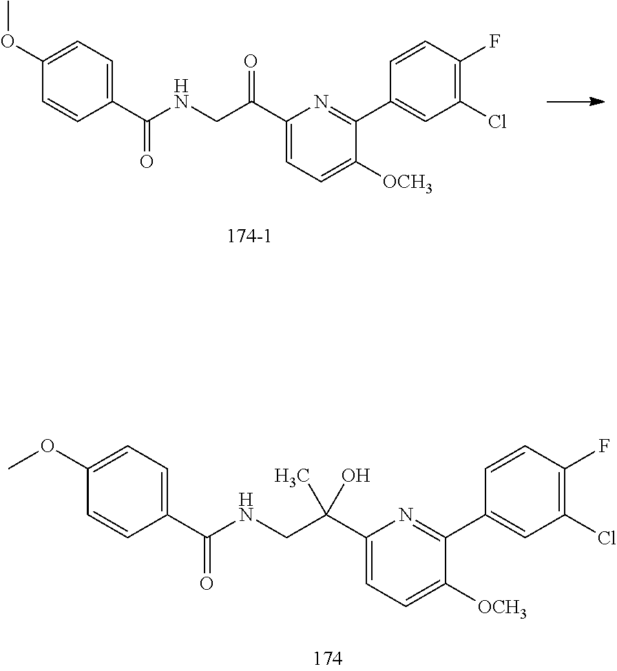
C1(OC)=CC=C(C(NCC(C2=CC=C([OCH3])C(C3=CC(Cl)=C(F)C=C3)=N2)=O)=O)C=C1.C1(OC)=CC=C(C(NCC(C2=CC=C([OCH3])C(C3=CC(Cl)=C(F)C=C3)=N2)(O)C)=O)C=C1
